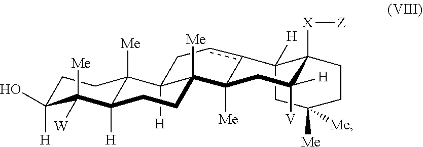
C1C([H])(O)C([Me])([W])C2([H])C([Me])(C1)C1([H])C([Me])(C3([Me])c(cC1)C1([H])C([X][Z])(CCC([Me])([Me])C1)C([V])([H])C3)CC2
